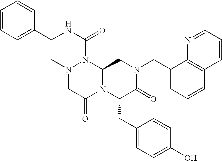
N1(C(NCC2=CC=CC=C2)=O)N(C)CC(=O)N2C1CN(CC1=CC=CC3=C1N=CC=C3)C(=O)C2CC1=CC=C(O)C=C1
